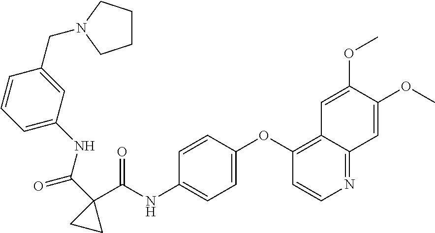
C1=C(OC2=C3C(=NC=C2)C=C(OC)C(OC)=C3)C=CC(NC(C2(C(NC3=CC=CC(CN4CCCC4)=C3)=O)CC2)=O)=C1
